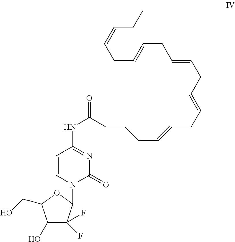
C1(O)C(F)(F)C(N2C(=O)N=C(NC(=O)CCCC=CCC=CCC=CCC=CCC=CCC)C=C2)OC1CO
